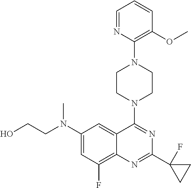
C12=C(F)C=C(N(CCO)C)C=C1C(N1CCN(C3=C(OC)C=CC=N3)CC1)=NC(C1(F)CC1)=N2
